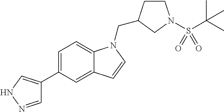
C1=NNC=C1C1=CC=C2C(=C1)C=CN2CC1CCN(S(C(C)(C)C)(=O)=O)C1
